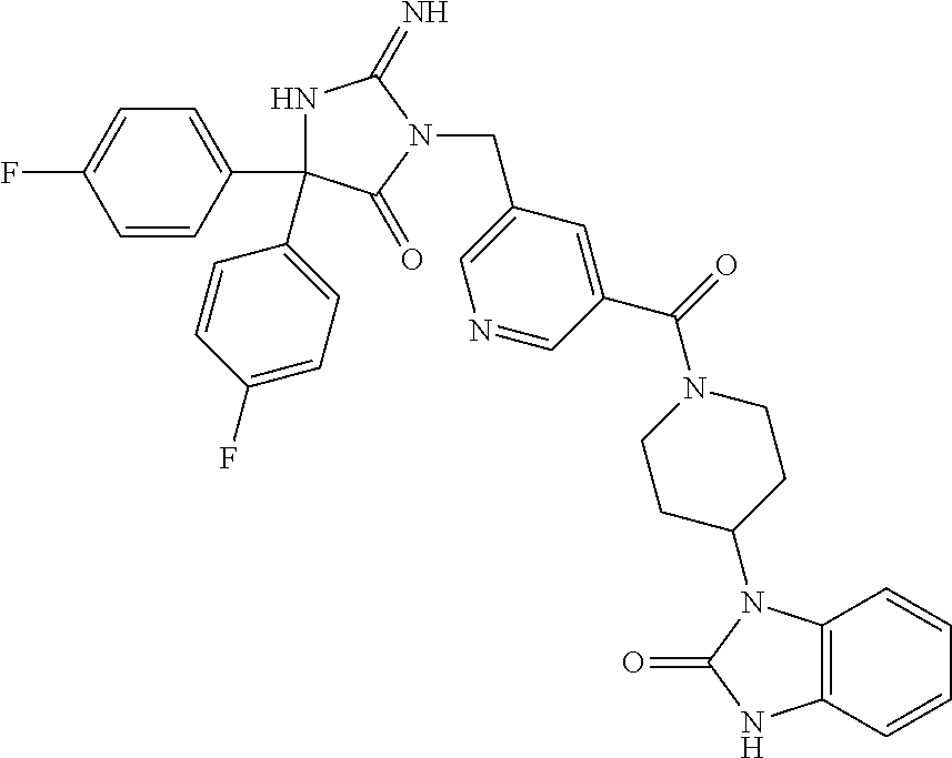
N1C(C2=CC=C(F)C=C2)(C2=CC=C(F)C=C2)C(=O)N(CC2=CN=CC(C(=O)N3CCC(N4C5=C(NC4=O)C=CC=C5)CC3)=C2)C1=N
